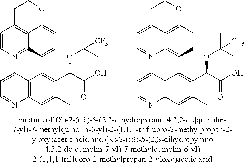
C12=C(C=C(C)C(C(OC(C)(C)[CF3])C(O)=O)=C1C1=CC=C3C4=C(C=CN=C14)CCO3)N=CC=C2.C12=C(C=C(C)C(C(OC(C)(C)[CF3])C(O)=O)=C1C1=C3C4=C(C=C1)OCCC4=CC=N3)N=CC=C2
